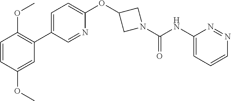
C1=C(C2=C(OC)C=CC(OC)=C2)C=NC(OC2CN(C(=O)NC3=CC=CN=N3)C2)=C1
